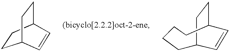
C1CC2CCC1C=C2.C1CCCC2CCC1C=C2
